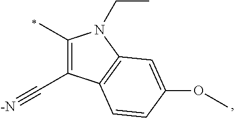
C1(C)=C(C#[-N])C2=C(N1CC)C=C(OC)C=C2
